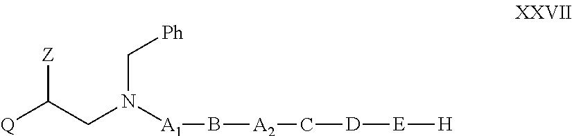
[Q]C(CN([A1]B[A2]C[D][E][H])C[Ph])[Z]
